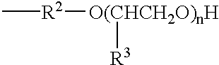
C[R2][O(CHCH2O)nH][R3]
